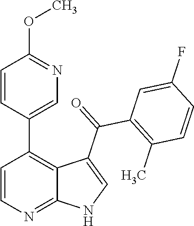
C1=CN=C2C(=C1C1=CN=C(OC)C=C1)C(C(=O)C1=C(C)C=CC(F)=C1)=CN2
